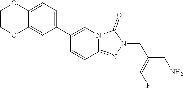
N1(CC(=CF)CN)N=C2N(C=C(C3=CC=C4OCCOC4=C3)C=C2)C1=O
